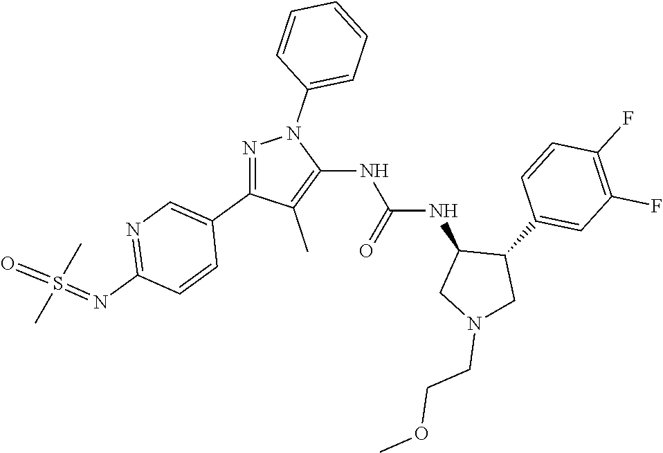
N1=C(C2=CN=C(N=S(C)(C)=O)C=C2)C(C)=C(NC(NC2CN(CCOC)CC2C2=CC(F)=C(F)C=C2)=O)N1C1=CC=CC=C1
